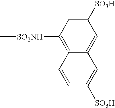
C1([SO2NH]C)=C2C(=CC([SO3H])=C1)C=C([SO3H])C=C2
